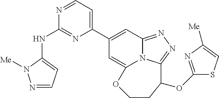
N1=CC=C(C2=CC3=NN=C4N3C(=C2)OCCC4OC2=NC([Me])=CS2)N=C1NC1=CC=NN1[Me]
